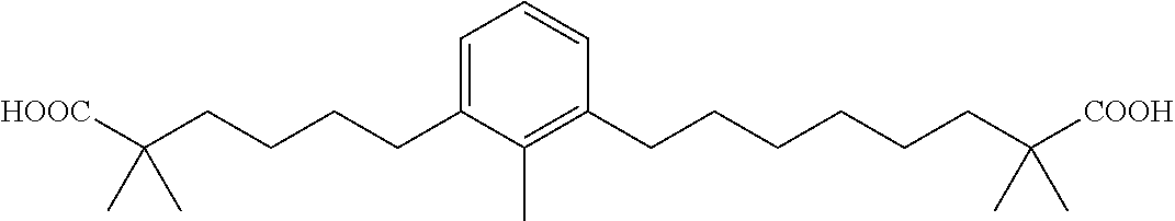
C1=C(CCCCC([HOOC])(C)C)C(C)=C(CCCCCCC([COOH])(C)C)C=C1
